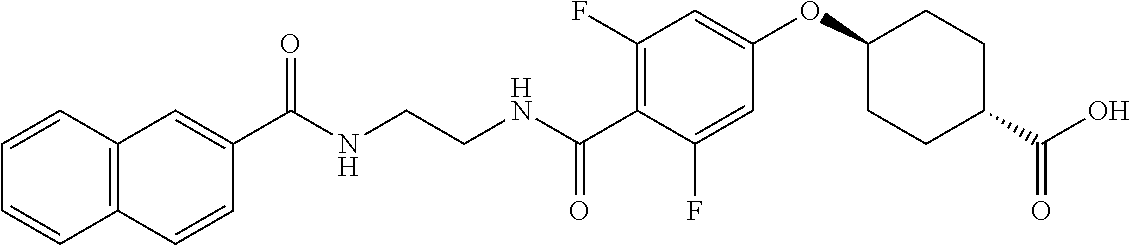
C1(C(NCCNC(C2=C(F)C=C(OC3CCC(C(O)=O)CC3)C=C2F)=O)=O)=CC2=C(C=C1)C=CC=C2
